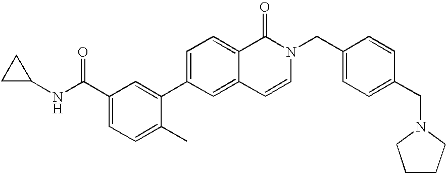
C1=C(C2=CC(C(NC3CC3)=O)=CC=C2C)C=C2C(=C1)C(=O)N(CC1=CC=C(CN3CCCC3)C=C1)C=C2
